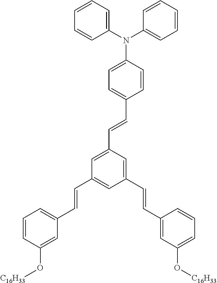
C1=CC(O[C16H33])=CC(C=CC2=CC(C=CC3=CC(O[C16H33])=CC=C3)=CC(C=CC3=CC=C(N(C4=CC=CC=C4)C4=CC=CC=C4)C=C3)=C2)=C1
